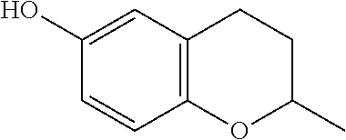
C1(O)=CC2=C(C=C1)OC(C)CC2
